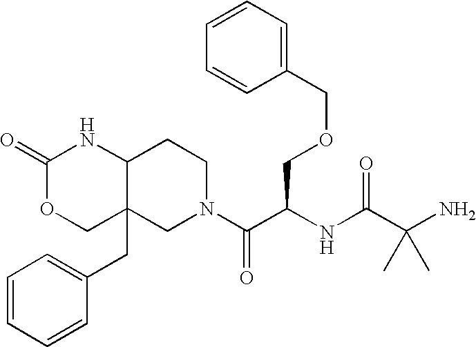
C1(COCC(C(N2CCC3C(CC4=CC=CC=C4)(C2)COC(=O)N3)=O)NC(C(N)(C)C)=O)=CC=CC=C1
